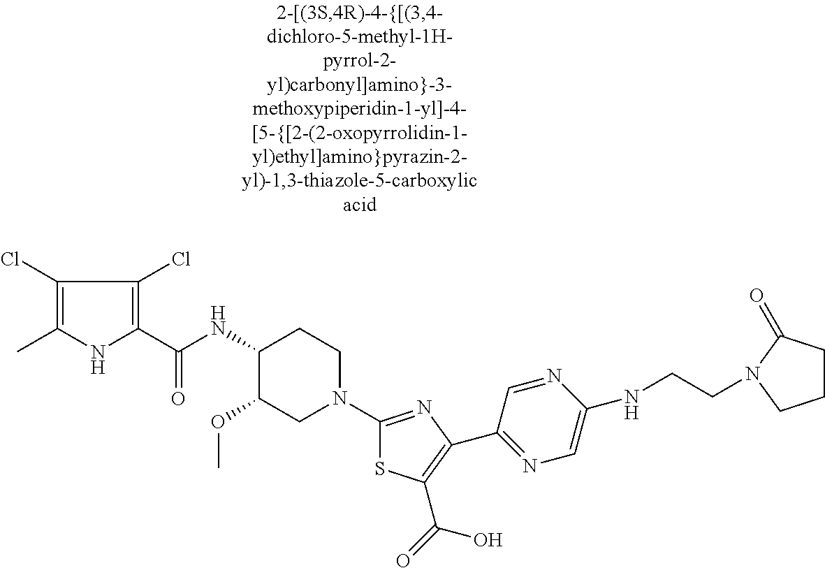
C1(Cl)=C(C)NC(C(NC2C(OC)CN(C3=NC(C4=NC=C(NCCN5C(=O)CCC5)N=C4)=C(C(=O)O)S3)CC2)=O)=C1Cl
